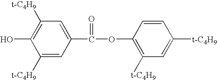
C1([t-C4H9])=CC(C(=O)OC2=C([t-C4H9])C=C([t-C4H9])C=C2)=CC([t-C4H9])=C1O
